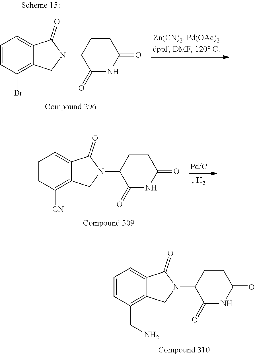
C1=CC(CN)=C2C(=C1)C(=O)N(C1C(=O)NC(=O)CC1)C2.C1=CC(Br)=C2C(=C1)C(=O)N(C1C(=O)NC(=O)CC1)C2.C1=CC([CN])=C2C(=C1)C(=O)N(C1C(=O)NC(=O)CC1)C2
